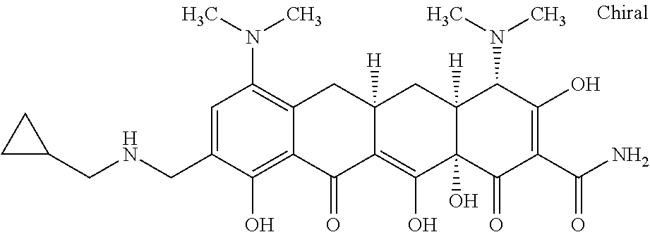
C12([H])C(O)(C(=O)C(C(N)=O)=C(O)C1N(C)C)C(O)=C1C([H])(C2)CC2=C(N(C)C)C=C(CNCC3CC3)C(O)=C2C1=O
